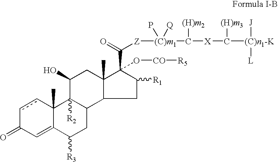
C1C([R1])C(C(=O)[Z][(C)m1](C([X]C([(C)n1-K]([J])[L])[(H)m3])[(H)m2])(P)[Q])(O[CO][R5])C2(C)C1C1C([R2])(C(O)C2)C2(C)C(=CC(=O)cc2)C([R3])C1
